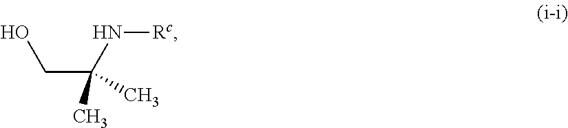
C(C(C)(N[Rc])C)O
